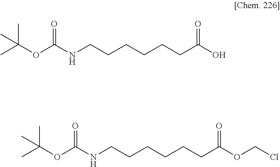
CC(C)(C)OC(=O)NCCCCCCC(=O)O.ClCOC(CCCCCCNC(=O)OC(C)(C)C)=O
